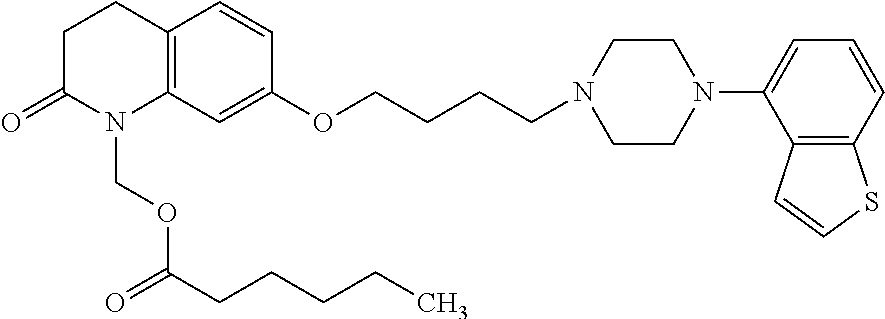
C12=C(C=C(OCCCCN3CCN(C4=CC=CC5=C4C=CS5)CC3)C=C1)N(COC(=O)CCCCC)C(=O)CC2
